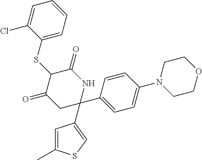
C1(SC2C(=O)CC(C3=CC=C(N4CCOCC4)C=C3)(C3=CSC(C)=C3)NC2=O)=CC=CC=C1Cl
